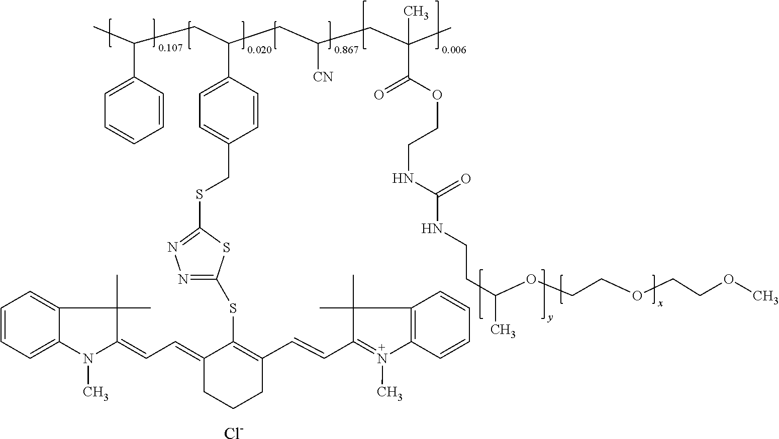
CC(CC(CC(CC(C)(C)C(OCCNC(NCCC(C)OCCOCCOC)=O)=O)[CN])C1=CC=C(CSC2=NN=C(SC3=C(C=CC4=N(C)C5=C(C4(C)C)C=CC=C5)CCCC3=CC=C3C(C)(C)C4=CC=CC=C4N3C)S2)C=C1)C1=CC=CC=C1.[Cl-]
